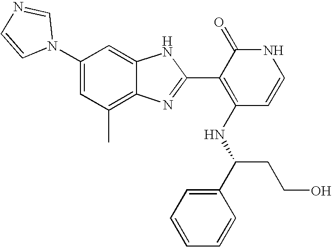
C1(C)=C2C(=CC(N3C=NC=C3)=C1)NC(C1=C(NC(CCO)C3=CC=CC=C3)C=CNC1=O)=N2
